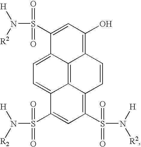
C1(S(N([R2])[H])(=O)=O)=CC(O)=C2C3=C4C(=C(S(N([H])[R2])(=O)=O)C=C(S(N([R2])[H])(=O)=O)C4=CC=C13)C=C2
